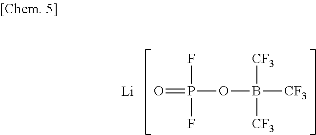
O=P(OB([CF3])([CF3])[CF3])(F)F.[Li]
